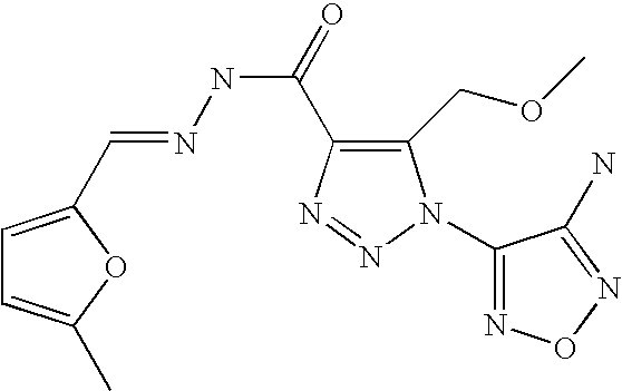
C1(C=NNC(=O)C2=C(COC)N(C3=NON=C3N)N=N2)=CC=C(C)O1
